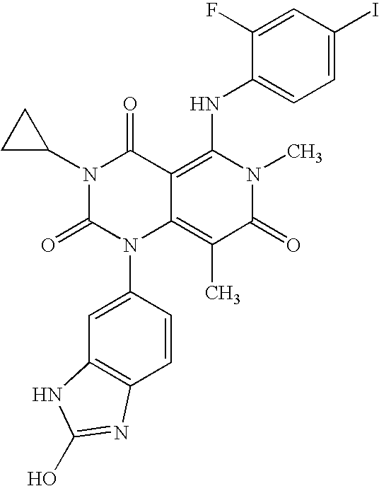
C12=C(C=CC(N3C4=C(C)C(=O)N(C)C(NC5=CC=C(I)C=C5F)=C4C(=O)N(C4CC4)C3=O)=C1)N=C(O)N2
